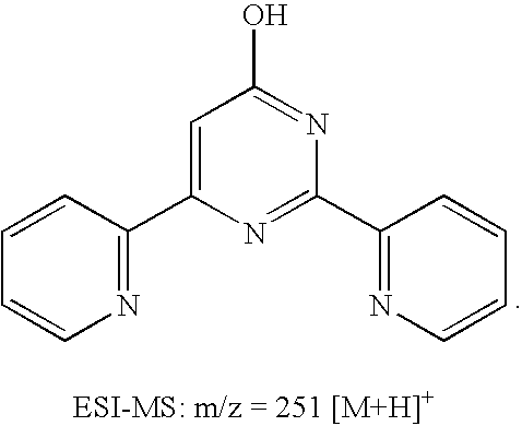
N1=C(C2=CC(O)=NC(C3=NC=CC=C3)=N2)C=CC=C1
